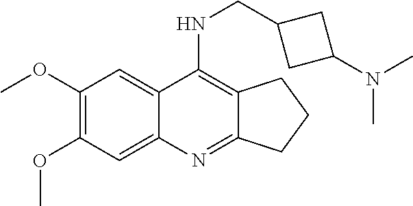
C1(OC)=C(OC)C=C2C(=C1)C(NCC1CC(N(C)C)C1)=C1C(=N2)CCC1
